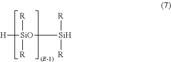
[H][SiO]([R])([Si]([R])[R])[R]
